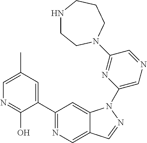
C1(C2=CC(C)=CN=C2O)=NC=C2C(=C1)N(C1=CN=CC(N3CCNCCC3)=N1)N=C2
